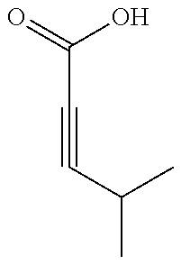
O=C(C#CC(C)C)O
